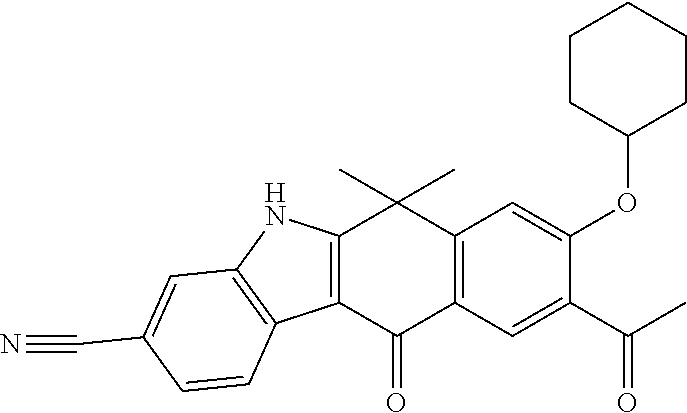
C12=C(C(=O)C3=C(C1(C)C)C=C(OC1CCCCC1)C(C(C)=O)=C3)C1=C(N2)C=C(C#N)C=C1
